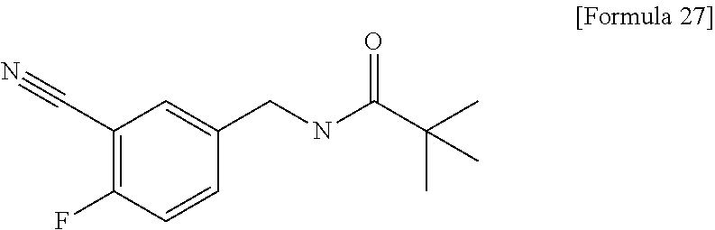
N#CC1=C(F)C=CC(CNC(C(C)(C)C)=O)=C1
